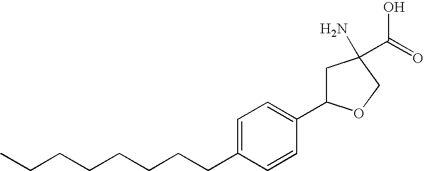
CCCCCCCCC1=CC=C(C2CC(N)(C(=O)O)CO2)C=C1
